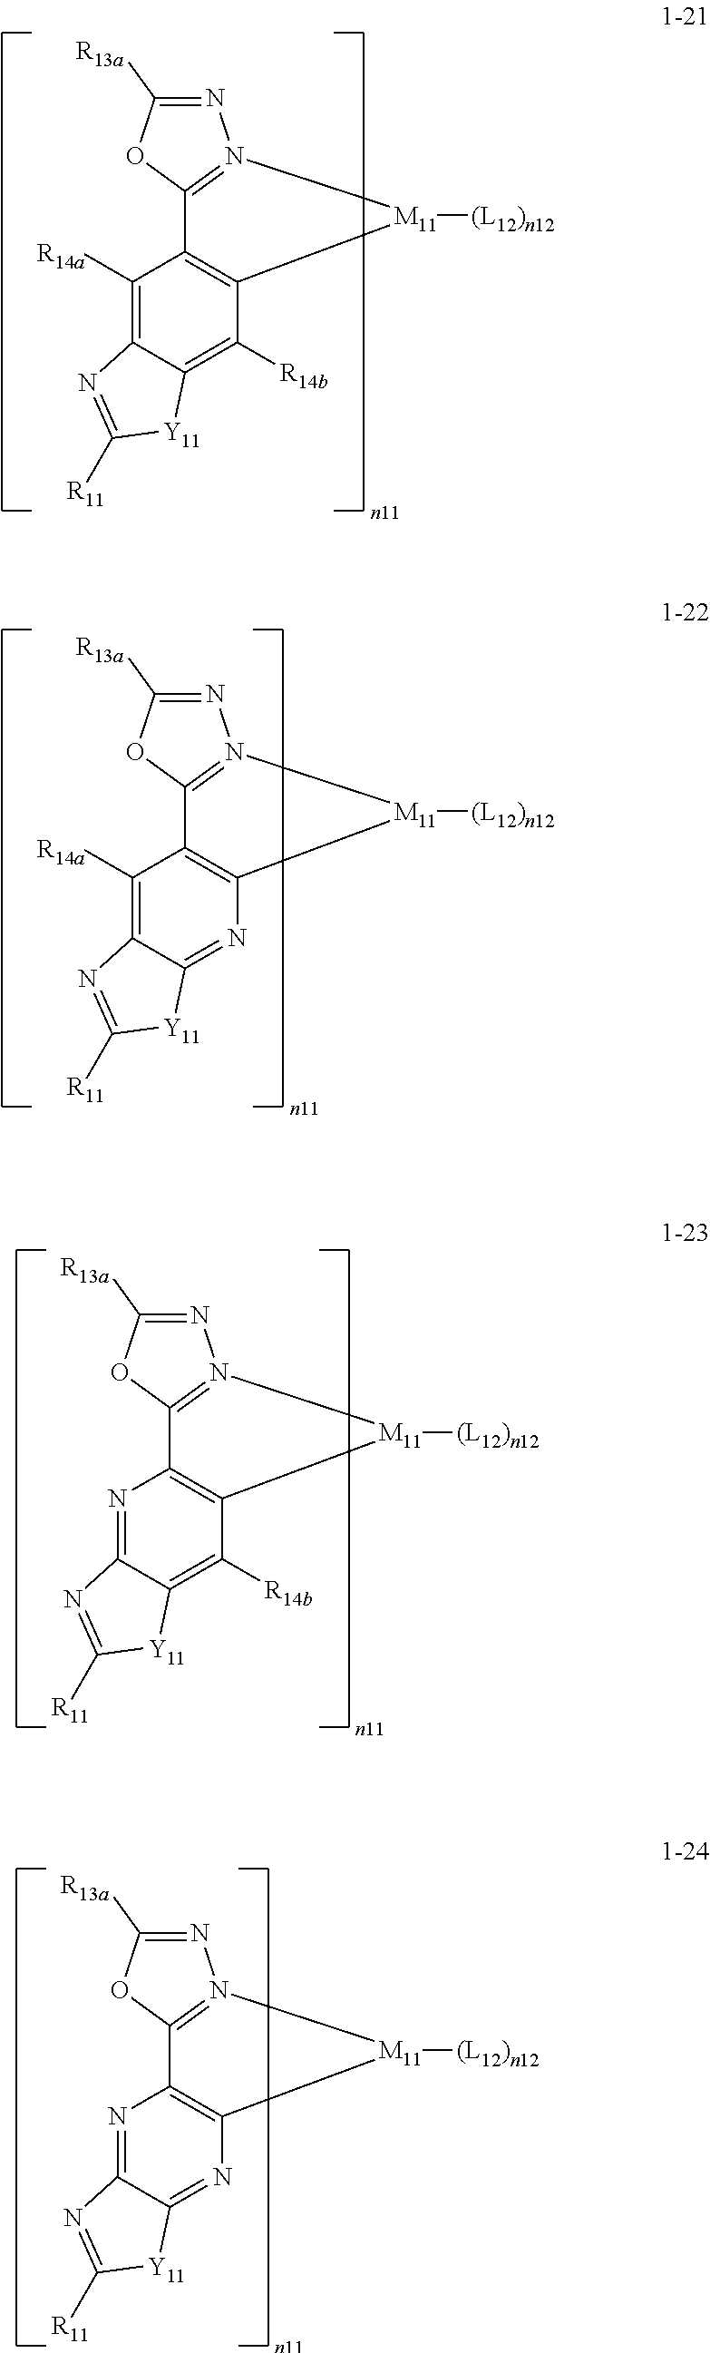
N1=C([R13a])OC2=N1[M11]([(L12)n12])C1=C2C([R14a])=C2C(=C1[R14b])[Y11]C([R11])=N2.N1=C([R13a])OC2=N1[M11]([(L12)n12])C1=C2N=C2C(=C1[R14b])[Y11]C([R11])=N2.N1=C([R13a])OC2=N1[M11]([(L12)n12])C1=C2C([R14a])=C2C(=N1)[Y11]C([R11])=N2.N1=C([R13a])OC2=N1[M11]([(L12)n12])C1=C2N=C2C(=N1)[Y11]C([R11])=N2
